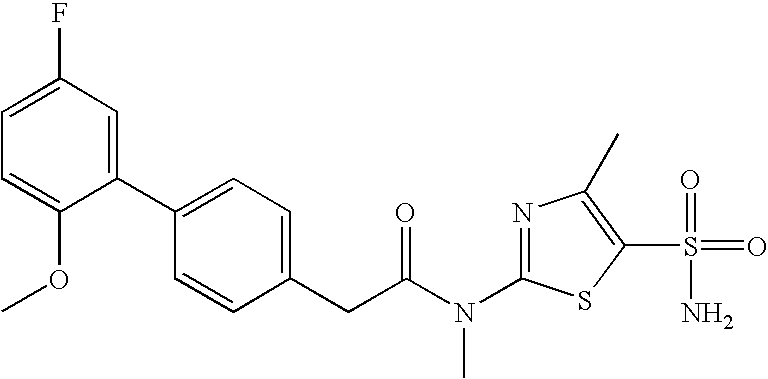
C1=C(F)C=C(C2=CC=C(CC(N(C3=NC(C)=C(S(=O)(N)=O)S3)C)=O)C=C2)C(OC)=C1
